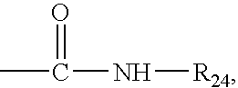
CC(N[R24])=O
